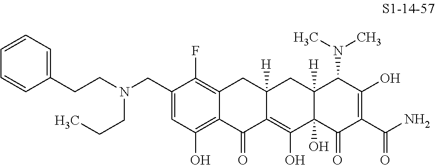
N(CC1=CC(O)=C2C(=C1F)CC1([H])C(=C(O)C3(O)C([H])(C1)C(N(C)C)C(O)=C(C(N)=O)C3=O)C2=O)(CCC1=CC=CC=C1)CCC
